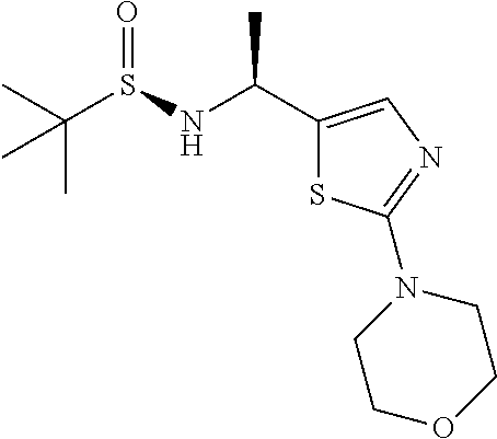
CC(S(NC(C1=CN=C(N2CCOCC2)S1)C)=O)(C)C
